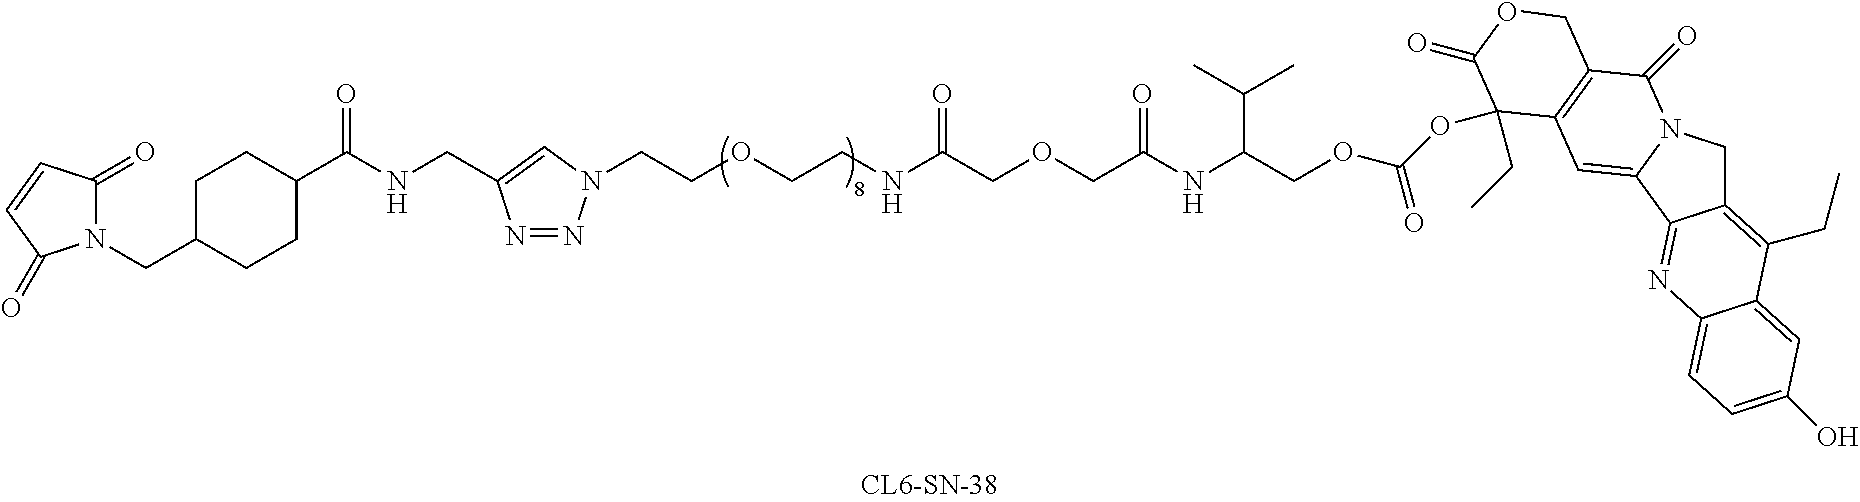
C(COCCNC(COCC(NC(C(C)C)COC(=O)OC1(CC)C2=C(C(=O)N3CC4=C(CC)C5=CC(O)=CC=C5N=C4C3=C2)COC1=O)=O)=O)N1N=NC(CNC(=O)C2CCC(CN3C(=O)C=CC3=O)CC2)=C1
